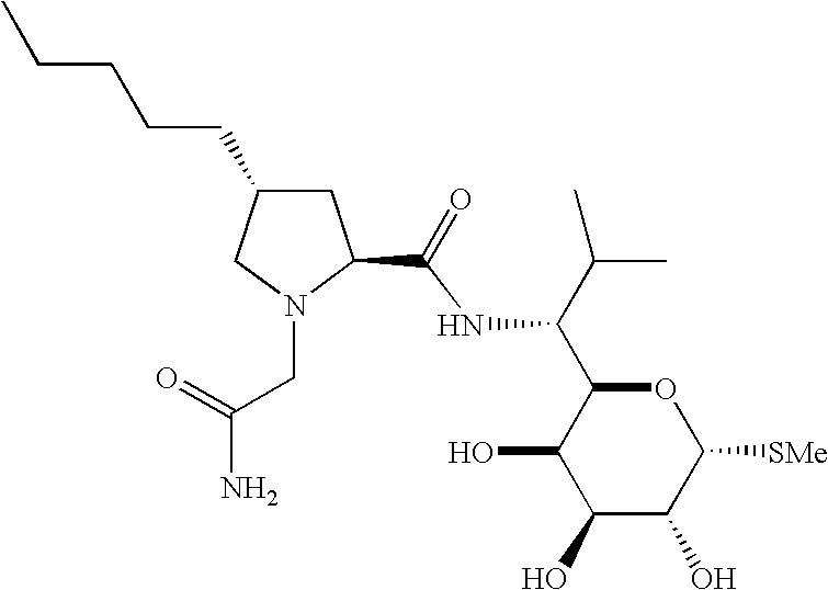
C(NC(C(C)C)C1C(O)C(O)C(O)C([SMe])O1)(=O)C1CC(CCCCC)CN1CC(N)=O
